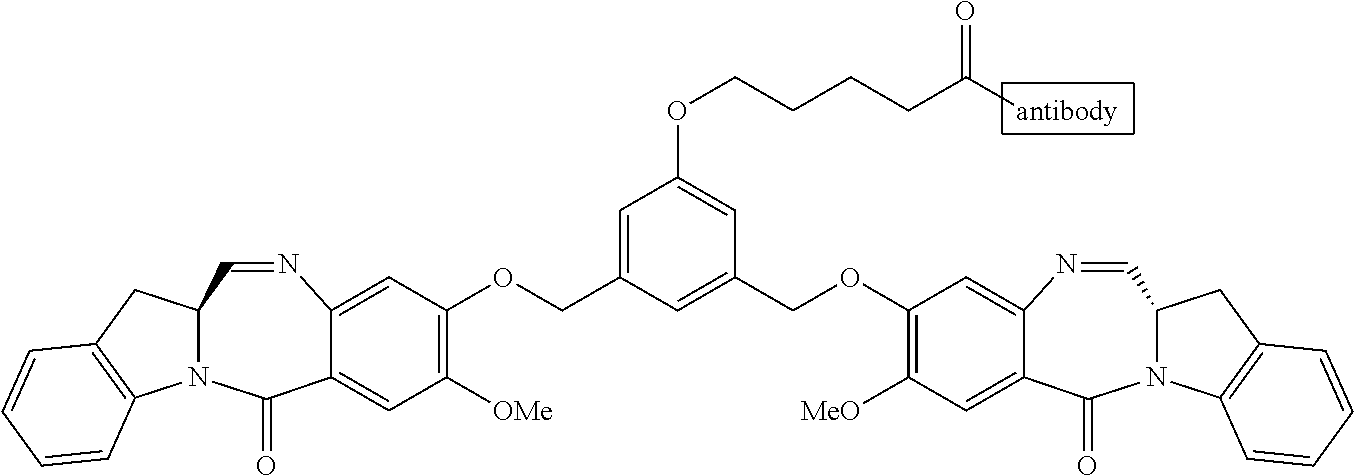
C1=C(COC2=C([OMe])C=C3C(=C2)N=CC2N(C3=O)C3=C(C2)C=CC=C3)C=C(COC2=C([MeO])C=C3C(=C2)N=CC2N(C3=O)C3=C(C2)C=CC=C3)C=C1OCCCCC([antibody])=O
